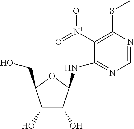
C1=NC(SC)=C([N+](=O)[O-])C(NC2C(O)C(O)C(CO)O2)=N1
